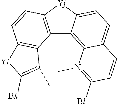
C12=C([Yj]C3=CC=C4C(=C13)N(C)=C([Bl])C=C4)C=CC1=C2C(C)=C([Bk])[Yi]1
